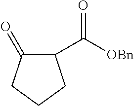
C1(C([OBn])=O)C(=O)CCC1
